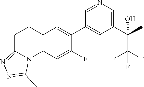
C12=C(C=C(F)C(C3=CC(C(C)(C(F)(F)F)O)=CN=C3)=C1)N1C(=NN=C1C)CC2
